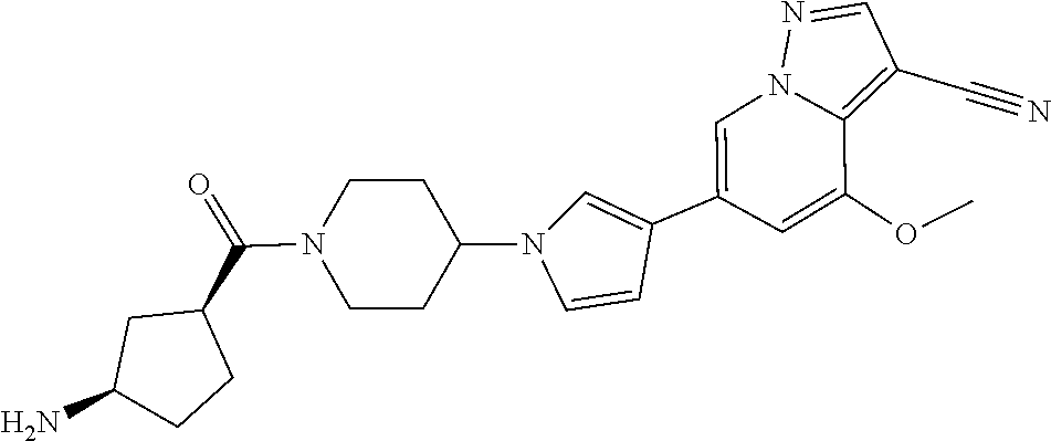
C1(C#N)=C2C(OC)=CC(C3=CN(C4CCN(C(C5CC(N)CC5)=O)CC4)C=C3)=CN2N=C1
